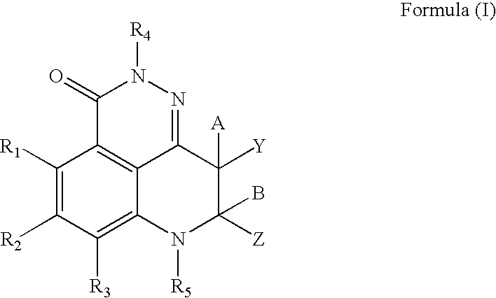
C1([R1])=C([R2])C([R3])=C2C3=C1C(=O)N([R4])N=C3C([Y])([A])C([Z])(B)N2[R5]
